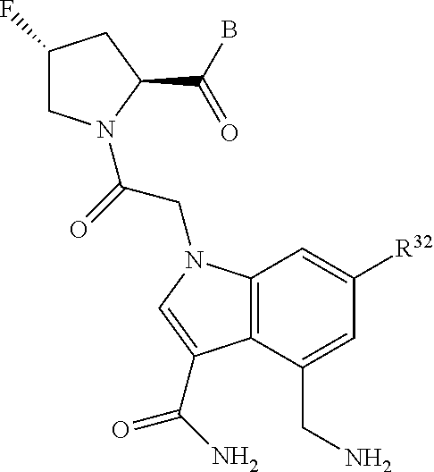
C1(F)CN(C(=O)CN2C3=C(C(CN)=CC([R32])=C3)C(C(=O)N)=C2)C(C(B)=O)C1
